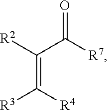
[R2]C(C([R7])=O)=C([R4])[R3]
